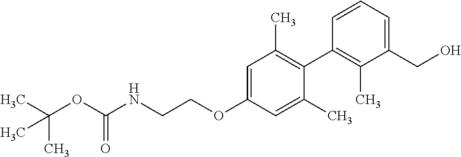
C1=C(OCCNC(OC(C)(C)C)=O)C=C(C)C(C2=C(C)C(CO)=CC=C2)=C1C
